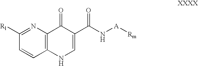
C1=CC2=C(N=C1[Rl])C(=O)C(C(N[A][Rm])=O)=CN2
